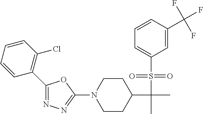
C1(C2=C(Cl)C=CC=C2)=NN=C(N2CCC(C(C)(S(C3=CC=CC(C(F)(F)F)=C3)(=O)=O)C)CC2)O1
